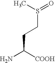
NC([COOH])CCS(=O)C
